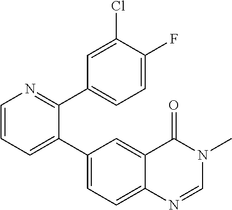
C1=CN=C(C2=CC=C(F)C(Cl)=C2)C(C2=CC=C3C(=C2)C(=O)N(C)C=N3)=C1
